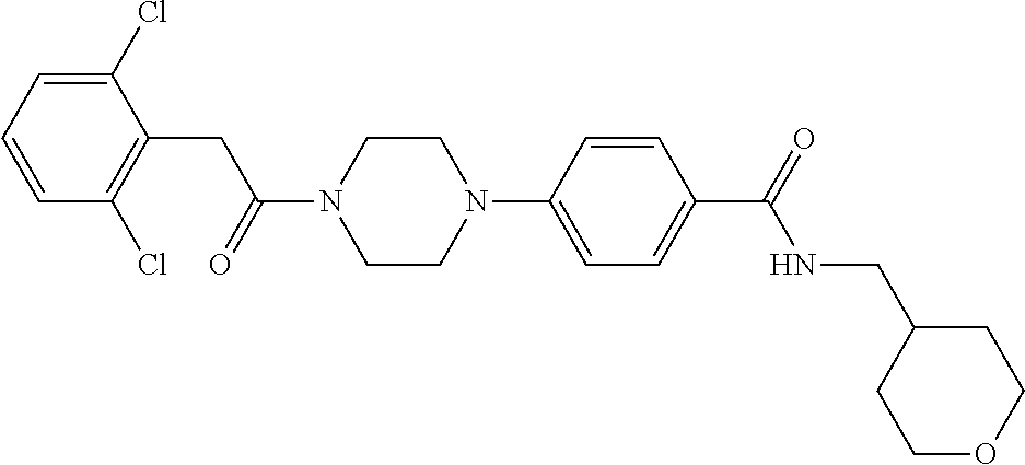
C1(Cl)=CC=CC(Cl)=C1CC(N1CCN(C2=CC=C(C(=O)NCC3CCOCC3)C=C2)CC1)=O
